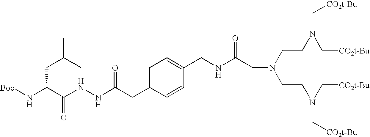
C(C(N[Boc])C(NNC(=O)CC1=CC=C(CNC(=O)CN(CCN(C[CO2t-Bu])C[CO2t-Bu])CCN(C[CO2t-Bu])C[CO2t-Bu])C=C1)=O)C(C)C
